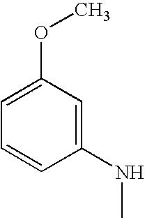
C1=C(OC)C=C(NC)C=C1
